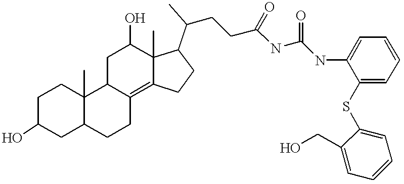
C1C(O)CC2C(C)(C1)C1C(=C3C(C)(C(O)C1)C(C(C)CCC(NC(NC1=CC=CC=C1SC1=CC=CC=C1CO)=O)=O)CC3)CC2
